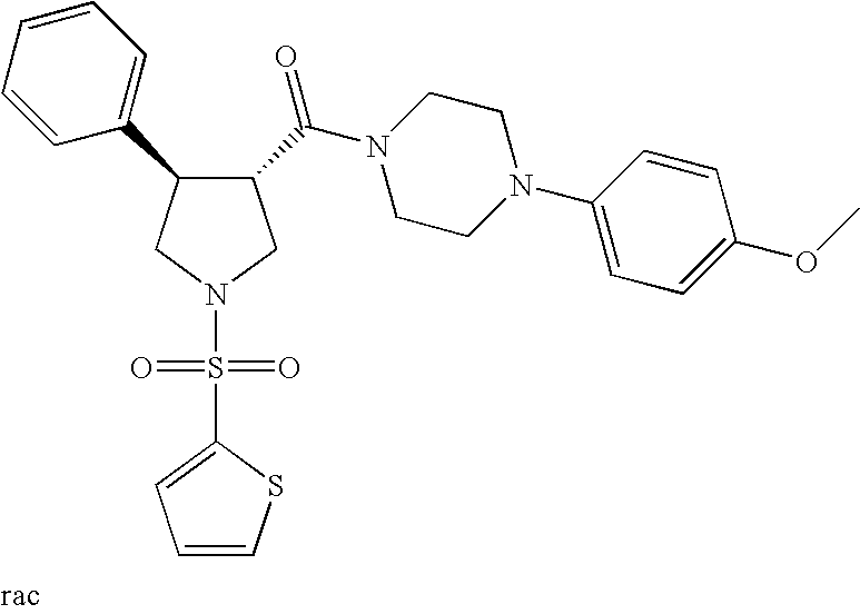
C1(C(N2CCN(C3=CC=C(OC)C=C3)CC2)=O)C(C2=CC=CC=C2)CN(S(=O)(=O)C2=CC=CS2)C1
